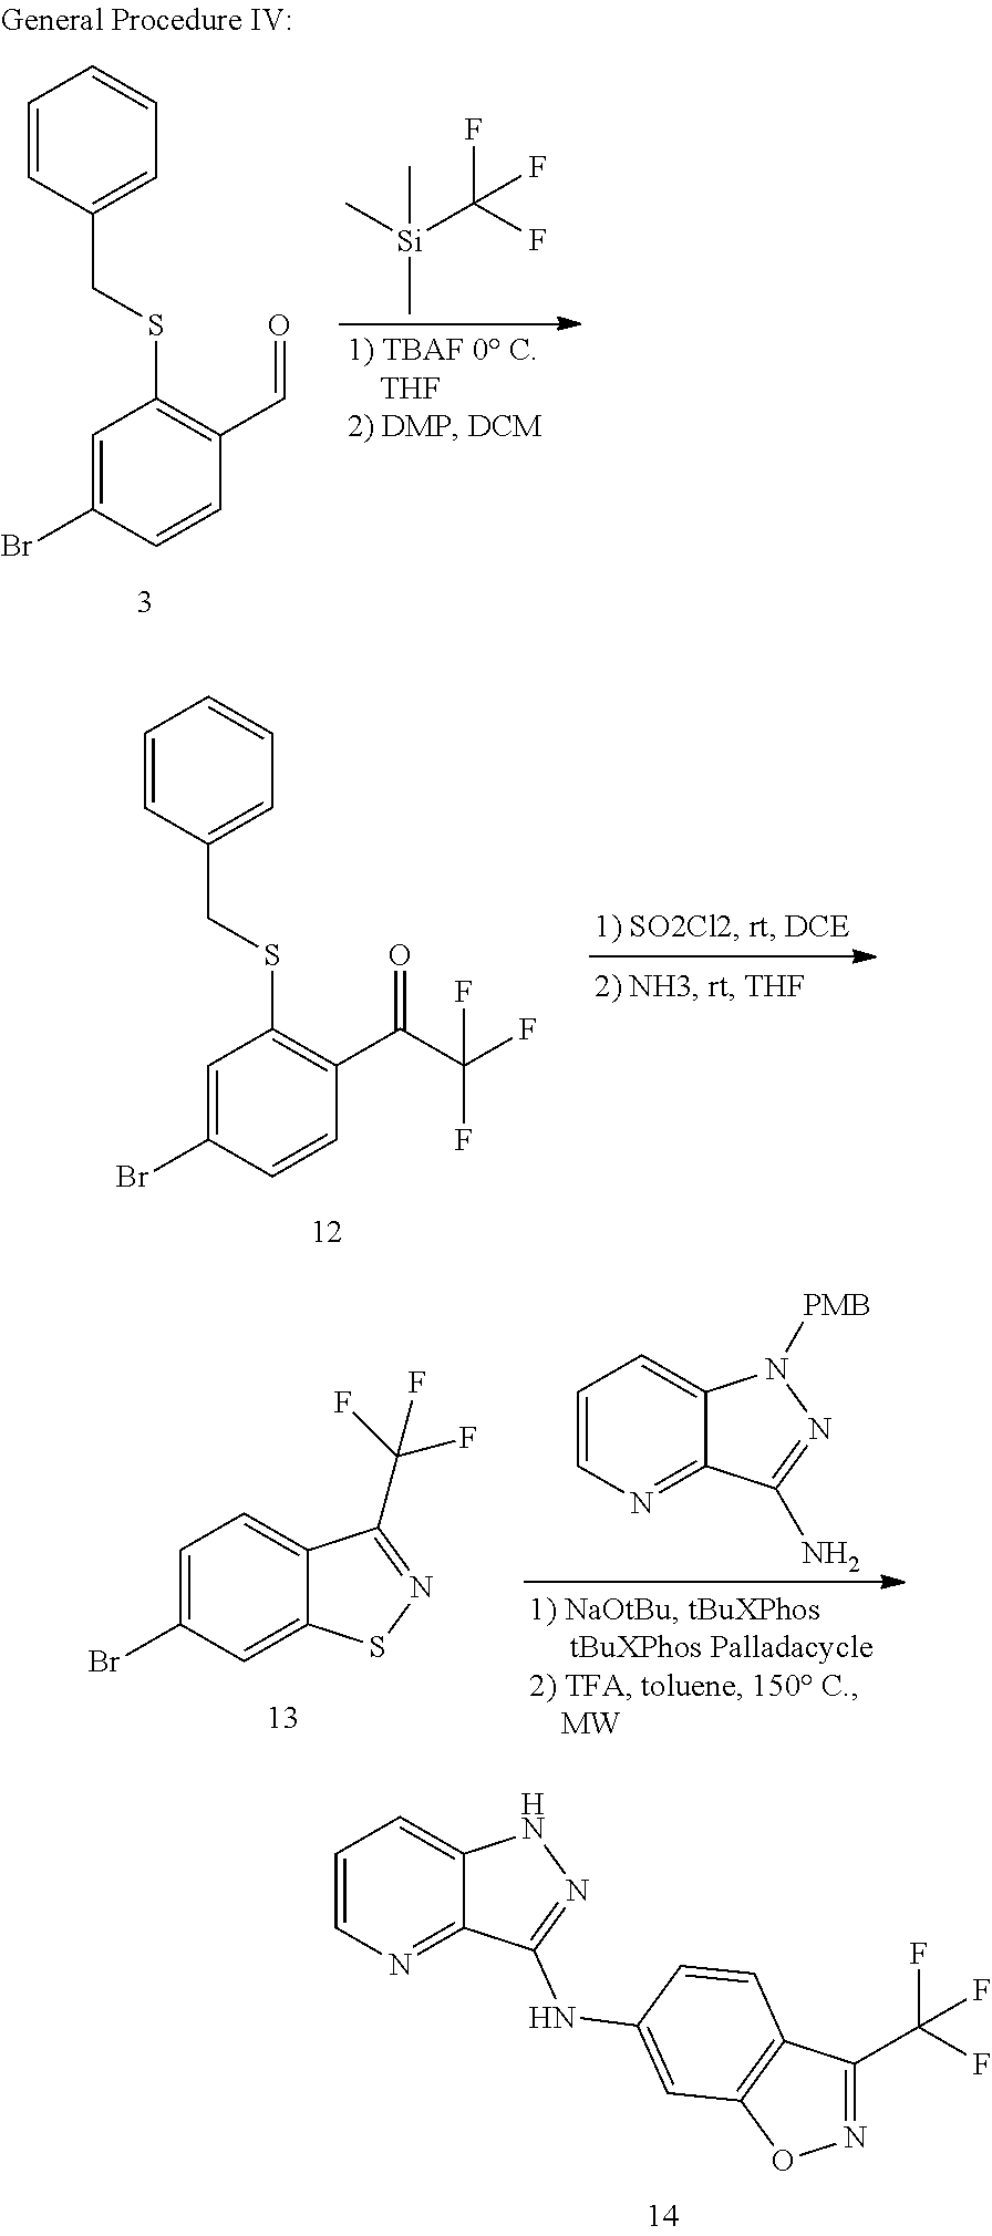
C[Si](C(F)(F)F)(C)C.C1=C(Br)C=CC(C=O)=C1SCC1=CC=CC=C1.C1=C(Br)C=CC(C(C(F)(F)F)=O)=C1SCC1=CC=CC=C1.C1=CN=C2C(=C1)N([PMB])N=C2N.C1=C(Br)C=C2C(=C1)C(C(F)(F)F)=NS2.C1=CN=C2C(=C1)NN=C2NC1=CC2=C(C(C(F)(F)F)=NO2)C=C1
